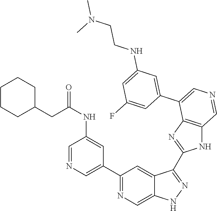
C1(C2=CN=CC(NC(CC3CCCCC3)=O)=C2)=NC=C2C(=C1)C(C1=NC3=C(N1)C=NC=C3C1=CC(NCCN(C)C)=CC(F)=C1)=NN2
